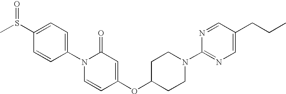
C1(S(C)=O)=CC=C(N2C=CC(OC3CCN(C4=NC=C(CCC)C=N4)CC3)=CC2=O)C=C1
